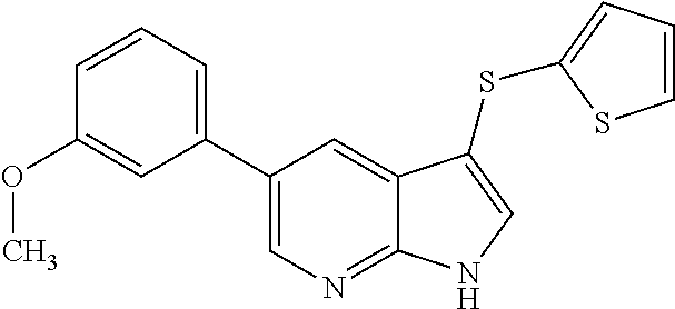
C1=CC=C(SC2=CNC3=NC=C(C4=CC=CC(OC)=C4)C=C32)S1
